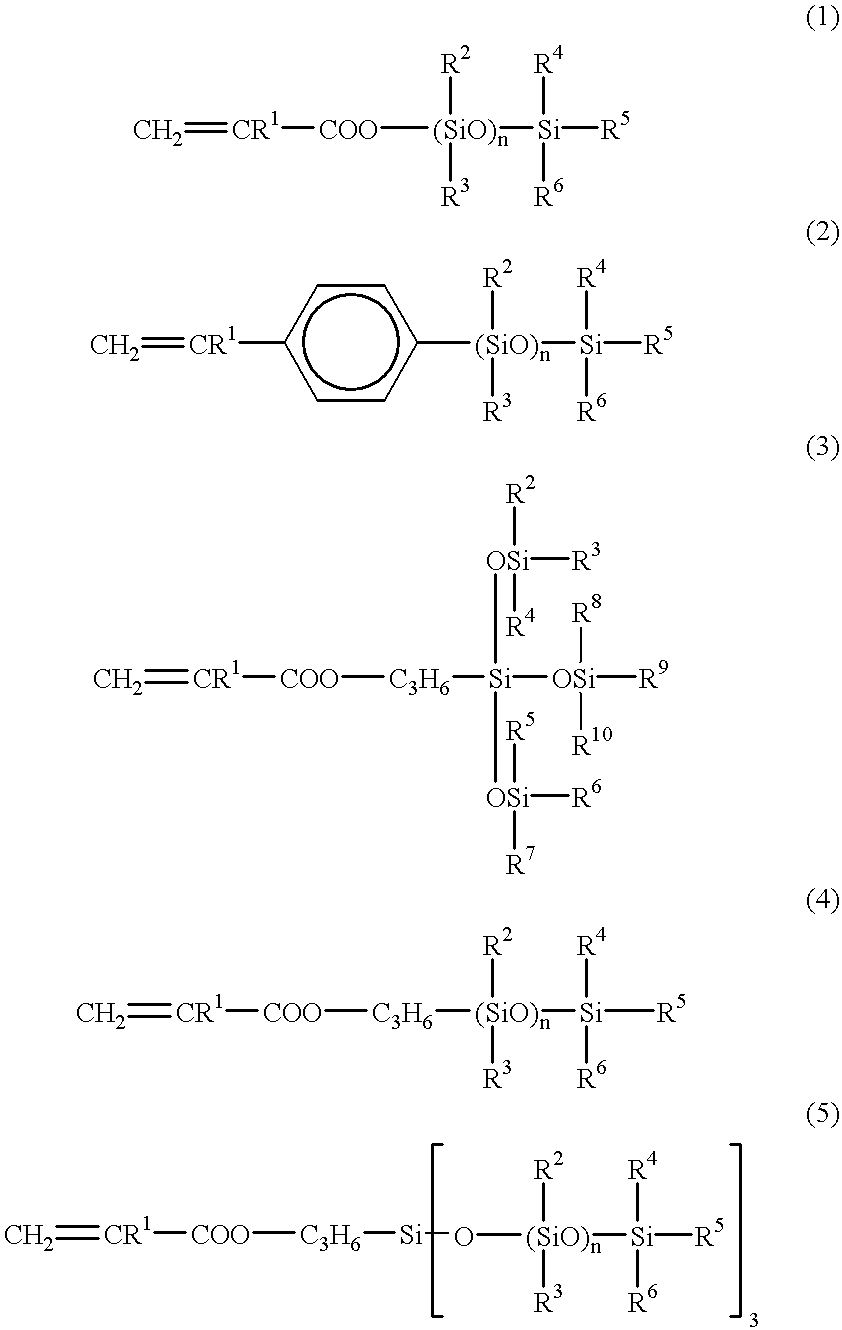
C=[CR1][COO][(SiO)n]([Si]([R5])([R4])[R6])([R2])[R3].C=[CR1]c1ccc([(SiO)n]([Si]([R5])([R4])[R6])([R2])[R3])cc1.C=[CR1][COO][C3H6][Si]([OSi]([R4])([R3])[R2])([OSi]([R5])([R7])[R6])[OSi]([R9])([R8])[R10].C=[CR1][COO][C3H6][(SiO)n]([Si]([R5])([R4])[R6])([R2])[R3].C=[CR1][COO][C3H6][Si]O[(SiO)n]([R2])([R3])[Si]([R4])([R5])[R6]
